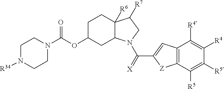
C1([R5])=C([R5])C([R4])=C([R4])C2=C1[Z]C(C(=[X])N1C3CC(OC(N4CCN([R34])CC4)=O)CCC3([R6])C([R7])C1)=C2
